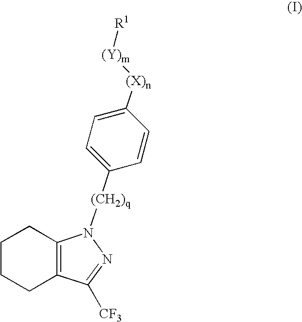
C1CCC2=C(C1)N([(CH2)q]C1=CC=C([(X)n][(Y)m][R1])C=C1)N=C2[CF3]
